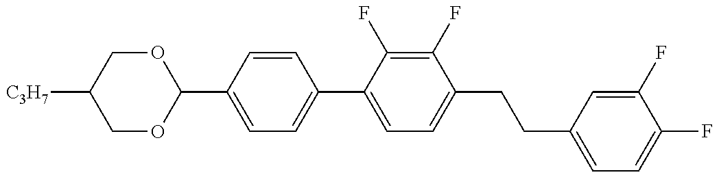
C1(C2=CC=C(C3=CC=C(CCC4=CC=C(F)C(F)=C4)C(F)=C3F)C=C2)OCC([C3H7])CO1
